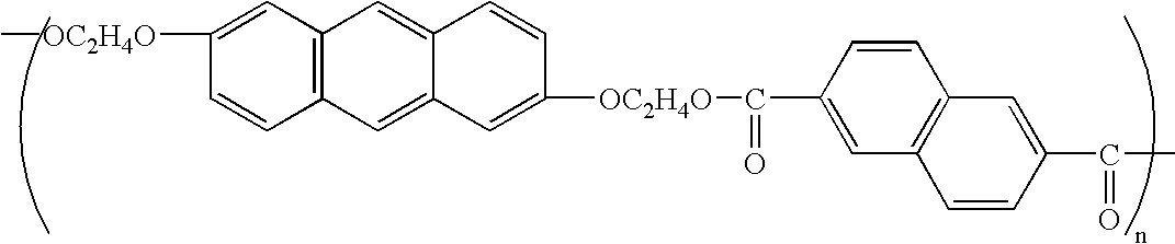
C1([OC2H4O]C(C2=CC3=C(C=C2)C=C(C(C)=O)C=C3)=O)=CC2=CC3=C(C=C2C=C1)C=C([OC2H4O]C)C=C3
